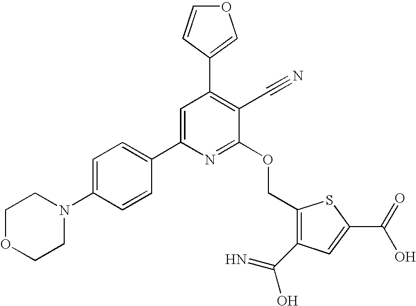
C1OCCN(C2=CC=C(C3=CC(C4=COC=C4)=C(C#N)C(OCC4=C(C(=N)O)C=C(C(O)=O)S4)=N3)C=C2)C1
